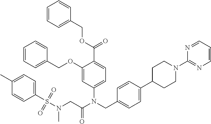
C1(OCC2=CC=CC=C2)=CC(N(CC2=CC=C(C3CCN(C4=NC=CC=N4)CC3)C=C2)C(CN(S(C2=CC=C(C)C=C2)(=O)=O)C)=O)=CC=C1C(=O)OCC1=CC=CC=C1
